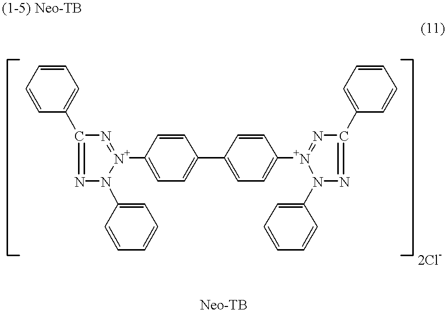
C1=CC=CC(C2=NN(C3=CC=CC=C3)[N+](C3=CC=C(C4=CC=C([N+]5=NC(C6=CC=CC=C6)=NN5C5=CC=CC=C5)C=C4)C=C3)=N2)=C1
